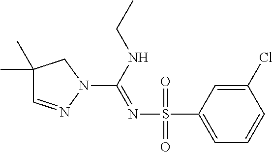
C1(C)(C)C=NN(C(NCC)=NS(C2=CC=CC(Cl)=C2)(=O)=O)C1
